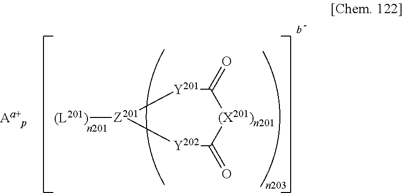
[Y202]1C(=O)[(X201)n201]C(=O)[Y201][Z201]1[(L201)]
